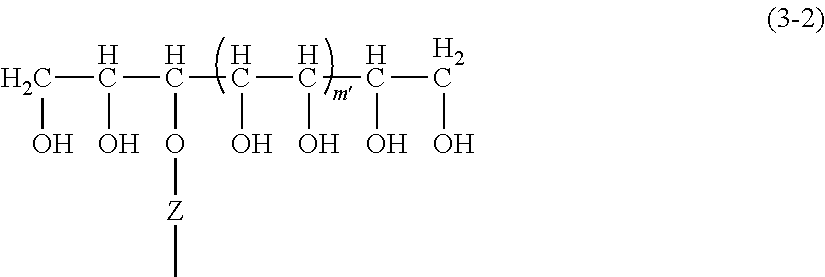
C(C(C(C(CO)O)O)O)(C(CO)O)O[Z]C
